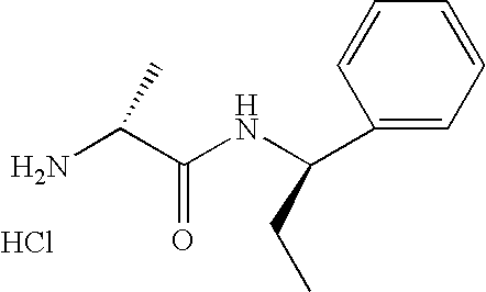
C1=CC=CC=C1C(NC(C(N)C)=O)CC.Cl
